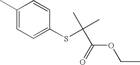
C1(C)=CC=C(SC(C)(C(OCC)=O)C)C=C1
